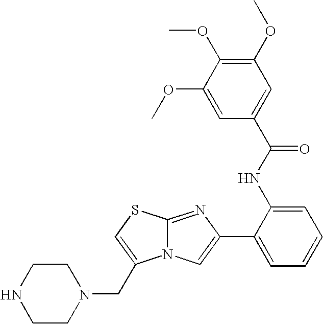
N12C(=NC(C3=CC=CC=C3NC(C3=CC(OC)=C(OC)C(OC)=C3)=O)=C1)SC=C2CN1CCNCC1
